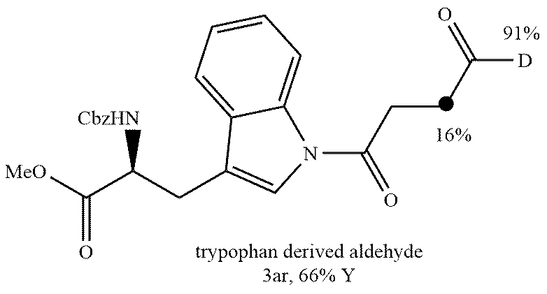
[MeO]C(C(CC1=CN(C(CCC([D])=O)=O)C2=CC=CC=C12)[CbzHN])=O
